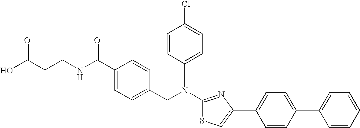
N(C1=NC(C2=CC=C(C3=CC=CC=C3)C=C2)=CS1)(CC1=CC=C(C(NCCC(O)=O)=O)C=C1)C1=CC=C(Cl)C=C1
